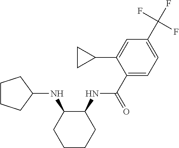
C1(C(=O)NC2C(NC3CCCC3)CCCC2)=CC=C(C(F)(F)F)C=C1C1CC1
